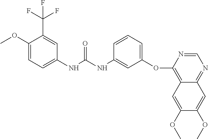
C1(OC)=CC=C(NC(NC2=CC(OC3=C4C(=NC=N3)C=C(OC)C(OC)=C4)=CC=C2)=O)C=C1C(F)(F)F
